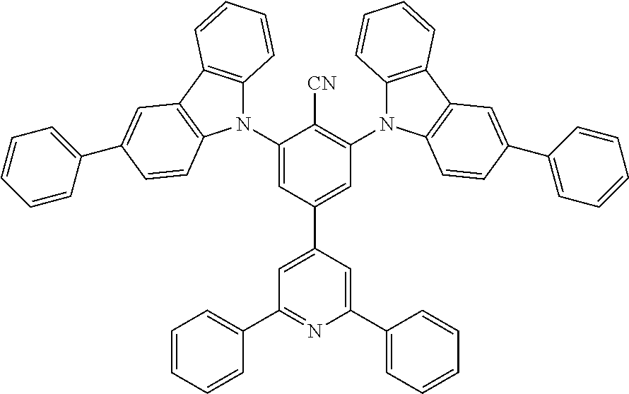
C1(N2C3=C(C4=C2C=CC(C2=CC=CC=C2)=C4)C=CC=C3)=CC(C2=CC(C3=CC=CC=C3)=NC(C3=CC=CC=C3)=C2)=CC(N2C3=C(C4=C2C=CC(C2=CC=CC=C2)=C4)C=CC=C3)=C1[CN]
